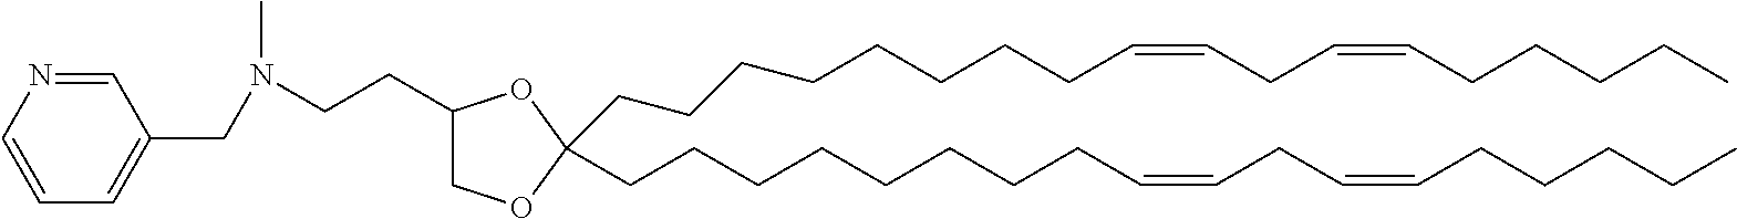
O1C(CCCCCCCCC=CCC=CCCCCC)(CCCCCCCCC=CCC=CCCCCC)OC(CCN(C)CC2=CC=CN=C2)C1
